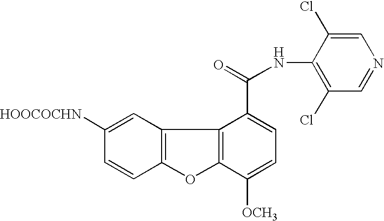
C12=C(C=C([HOOCOCHN])C=C1)C1=C(O2)C([OCH3])=CC=C1C(=O)NC1=C(Cl)C=NC=C1Cl
